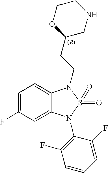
C1=C(F)C=C2C(=C1)N(CCC1CNCCO1)S(=O)(=O)N2C1=C(F)C=CC=C1F
